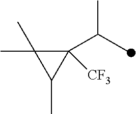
C1([CF3])(C(C)C)C(C)(C)C1C
